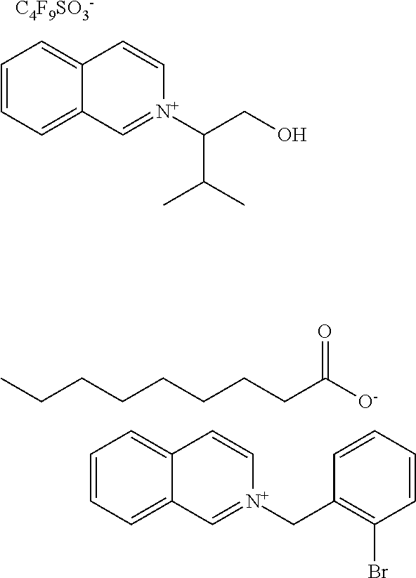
C1=CC=C2C(=C1)C=C[N+](C(C(C)C)CO)=C2.[C4F9SO3-].C1=CC=C2C(=C1)C=C[N+](CC1=C(Br)C=CC=C1)=C2.C(CCCCC(=O)[O-])CCC
